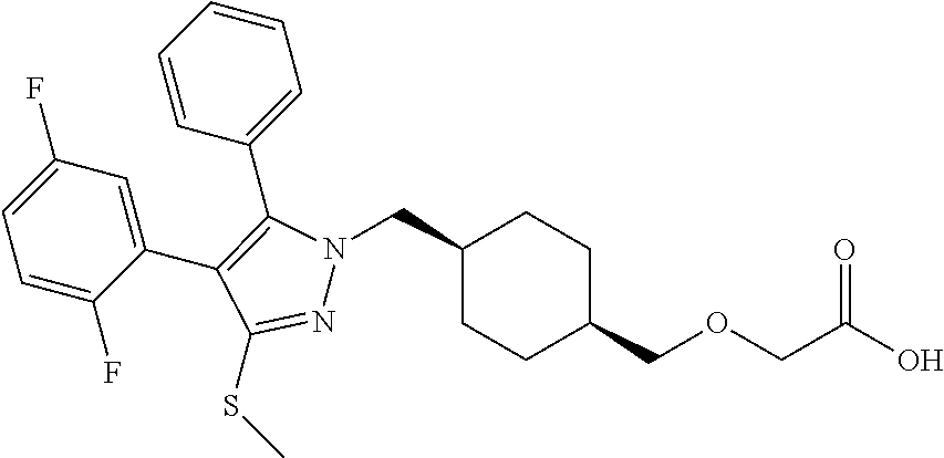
C1(CN2N=C(SC)C(C3=CC(F)=CC=C3F)=C2C2=CC=CC=C2)CCC(COCC(O)=O)CC1
